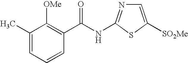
C1(C)=CC=CC(C(NC2=NC=C([SO2Me])S2)=O)=C1[OMe]
